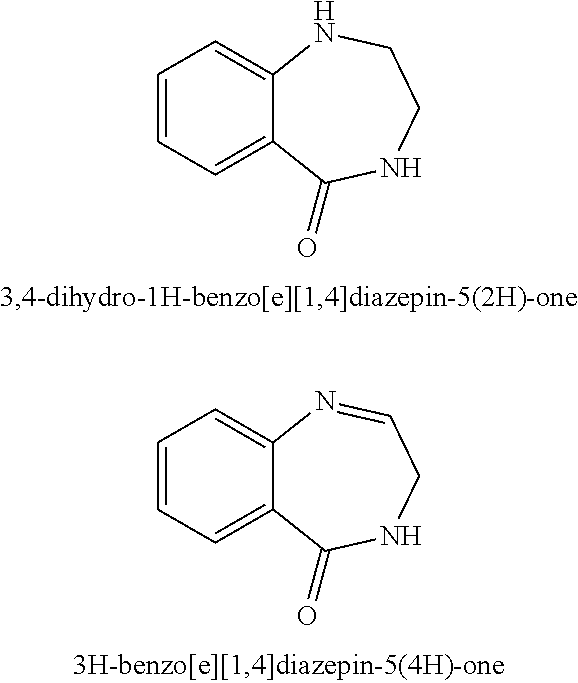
C1=CC=C2C(=C1)NCCNC2=O.C1=CC=C2C(=C1)N=CCNC2=O
